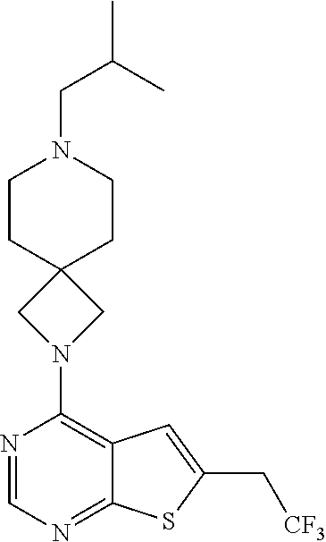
N1=CN=C2C(=C1N1CC3(C1)CCN(CC(C)C)CC3)C=C(C[CF3])S2
